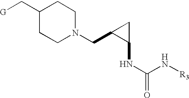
N1(CC2C(NC(=O)N[R3])C2)CCC(C[G])CC1
